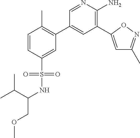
C1=CC(S(=O)(NC(COC)C(C)C)=O)=CC(C2=CC(C3=CC(C)=NO3)=C(N)N=C2)=C1C
